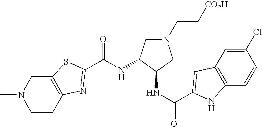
N(C(=O)C1=NC2=C(CN(C)CC2)S1)C1CN(CC[CO2H])CC1NC(=O)C1=CC2=C(C=CC(Cl)=C2)N1
